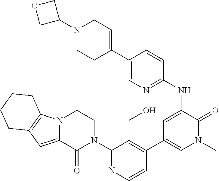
N12C(=CC3=C1CCCC3)C(=O)N(C1=NC=CC(C3=CN(C)C(=O)C(NC4=NC=C(C5=CCN(C6COC6)CC5)C=C4)=C3)=C1CO)CC2
